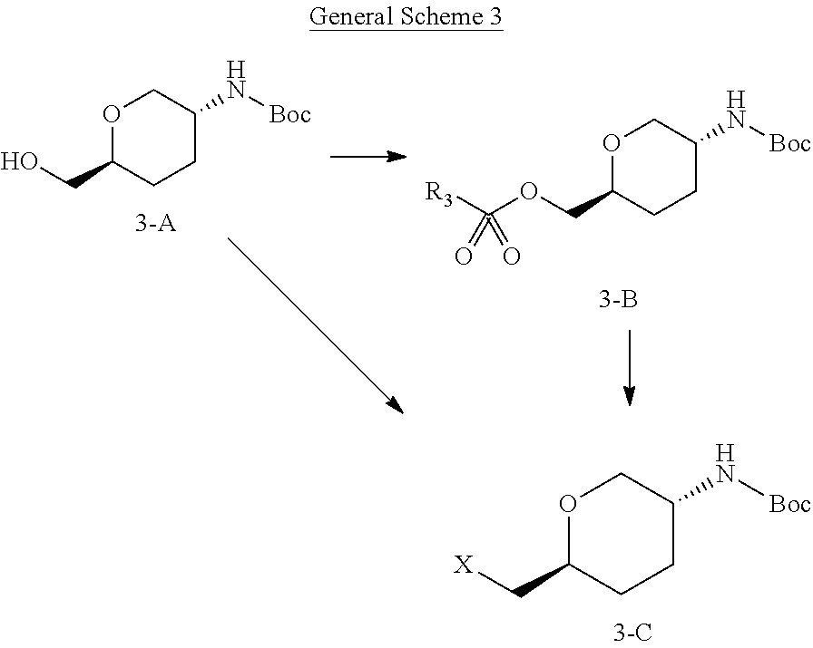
O1C(C[X])CCC(N[Boc])C1.O1C(CO)CCC(N[Boc])C1.O1C(COC([R3])(=O)=O)CCC(N[Boc])C1
